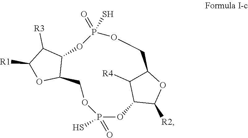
[R2]C1OC2C([R4])C1OP(=O)(S)OCC1C(OP(=O)(S)OC2)C([R3])C([R1])O1
